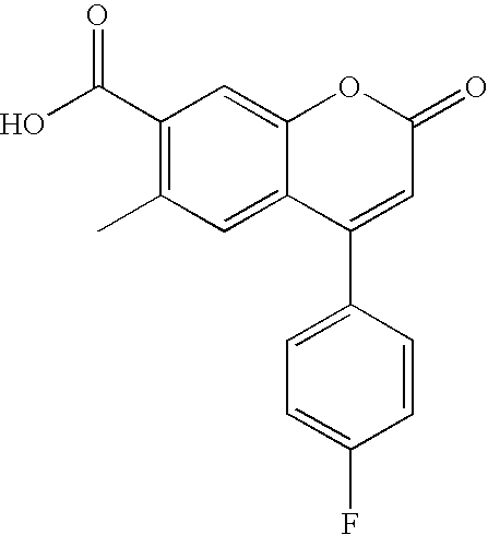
C1(C(O)=O)=C(C)C=C2C(=C1)OC(=O)C=C2C1=CC=C(F)C=C1
